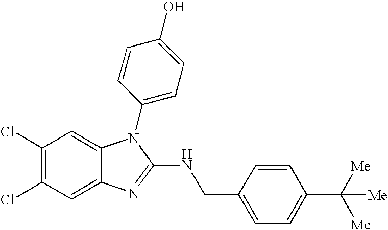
C1(Cl)=C(Cl)C=C2C(=C1)N(C1=CC=C(O)C=C1)C(NCC1=CC=C(C([Me])([Me])[Me])C=C1)=N2
